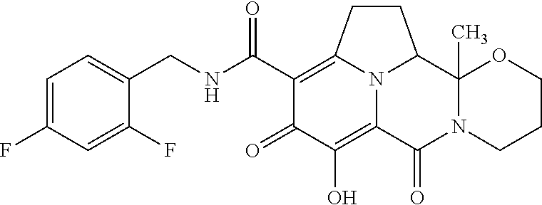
C1(C(=O)NCC2=CC=C(F)C=C2F)=C2CCC3C4(C)N(C(=O)C(=C(O)C1=O)N23)CCCO4
